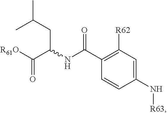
C(C(NC(C1=C([R62])C=C(N[R63])C=C1)=O)CC(C)C)([R61O])=O
